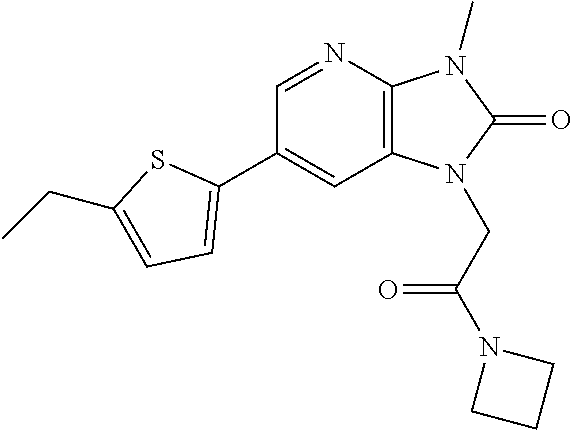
C12=C(N=CC(C3=CC=C(CC)S3)=C1)N(C)C(=O)N2CC(N1CCC1)=O
